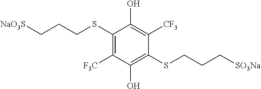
C1(SCCC[NaO3S])=C([F3C])C(O)=C(SCCC[SO3Na])C([CF3])=C1O
